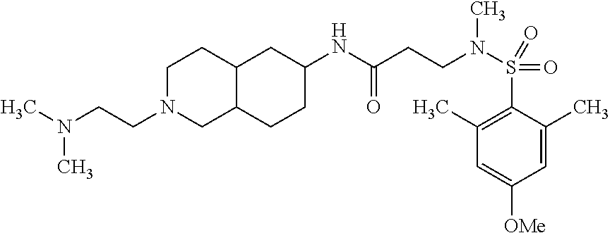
C12C(CCC(NC(CCN(S(C3=C(C)C=C([OMe])C=C3C)(=O)=O)C)=O)C1)CN(CCN(C)C)CC2
